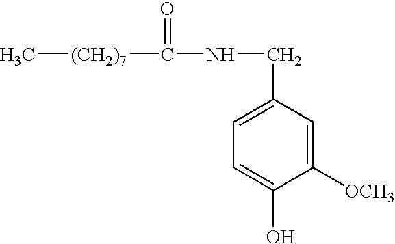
C1([OCH3])=CC(CNC([(CH2)7]C)=O)=CC=C1O
